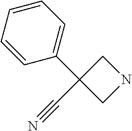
C1=CC=CC(C2(C#N)CNC2)=C1
